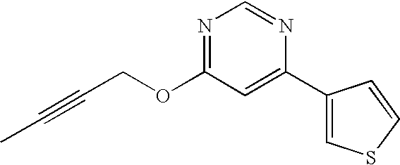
N1=C(OCC#CC)C=C(C2=CSC=C2)N=C1
